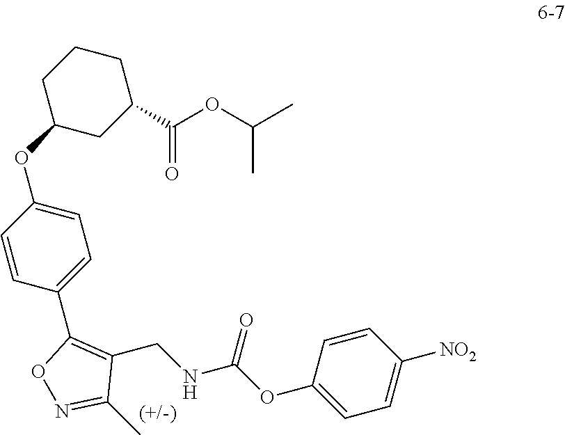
C1(CNC(OC2=CC=C([NO2])C=C2)=O)=C(C2=CC=C(OC3CC(C(OC(C)C)=O)CCC3)C=C2)ON=C1C
